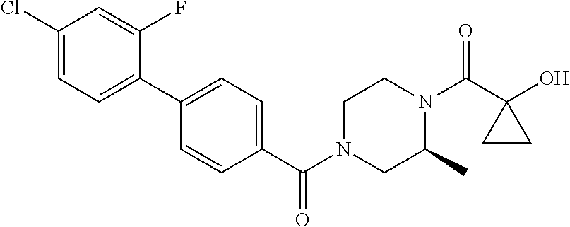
OC1(C(N2CCN(C(=O)C3=CC=C(C4=CC=C(Cl)C=C4F)C=C3)CC2C)=O)CC1
